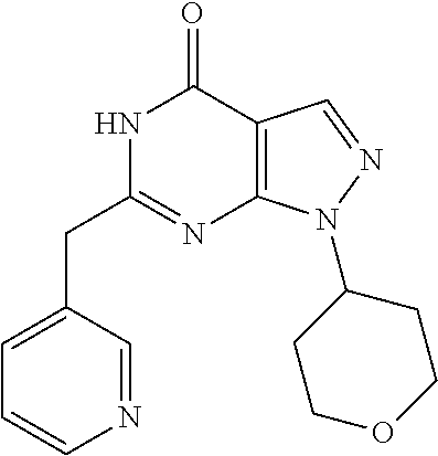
N1C(CC2=CC=CN=C2)=NC2=C(C1=O)C=NN2C1CCOCC1
